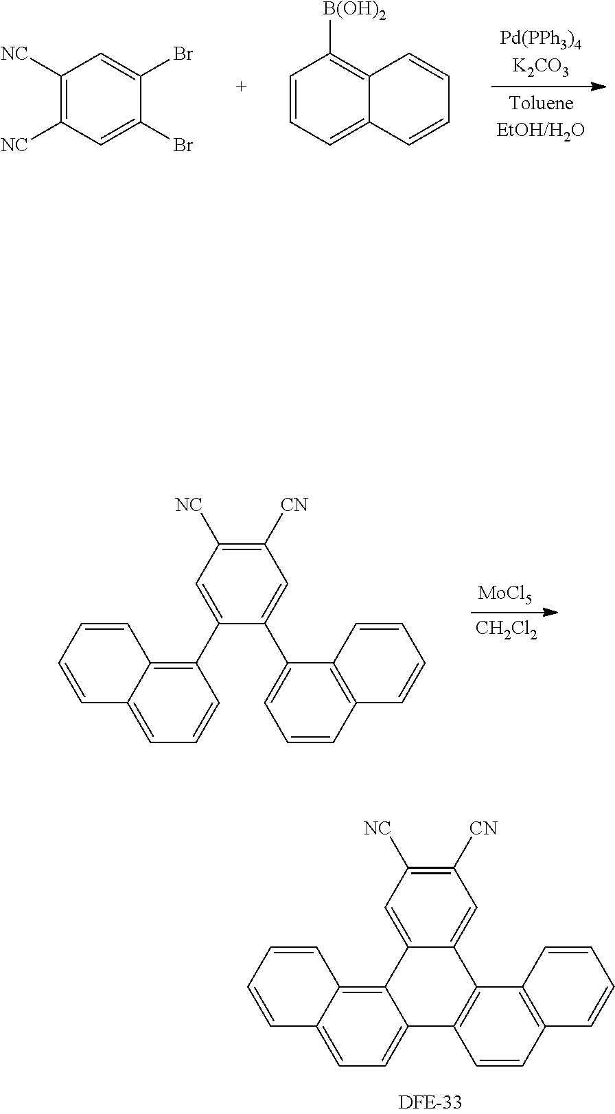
C1([NC])=C([NC])C=C(Br)C(Br)=C1.C1=CC=C2C(=C1[B(OH)2])C=CC=C2.C1(C2=CC([NC])=C([CN])C=C2C2=CC=CC3=C2C=CC=C3)=C2C(=CC=C1)C=CC=C2.[MoCl5].[CH2Cl2].C12=C3C(=CC=C1C1=C(C4=CC([CN])=C([NC])C=C24)C2=C(C=C1)C=CC=C2)C=CC=C3
